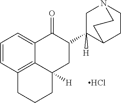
C1=CC2=C3C(=C1)C(=O)C(C1([H])C4CCN(C1)CC4)CC3([H])CCC2.Cl
